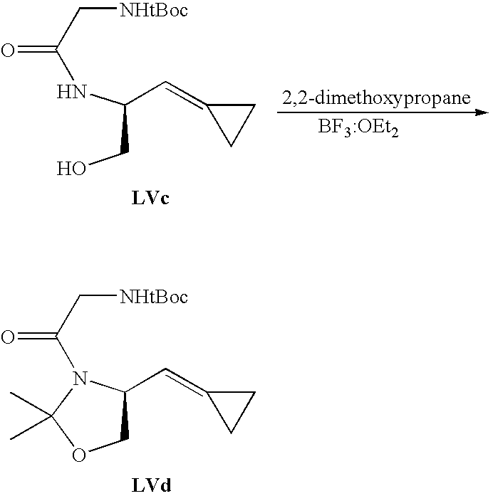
C(CO)(NC(C[NHtBoc])=O)C=C1CC1.C1(C=C2CC2)COC(C)(C)N1C(C[NHtBoc])=O
